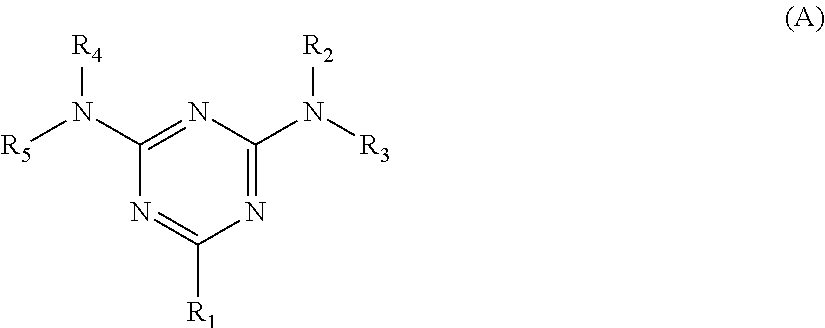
N1=C(N([R3])[R2])N=C(N([R5])[R4])N=C1[R1]
